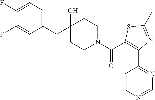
C1(CC2(O)CCN(C(=O)C3=C(C4=NC=NC=C4)N=C(C)S3)CC2)=CC=C(F)C(F)=C1
